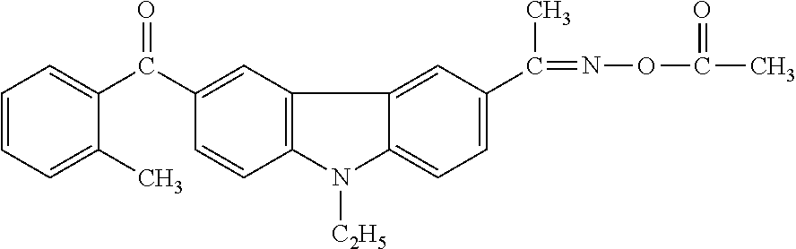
C1=CC=C(C)C(C(C2=CC3=C(C=C2)N([C2H5])C2=CC=C(C(=NOC(C)=O)C)C=C32)=O)=C1
